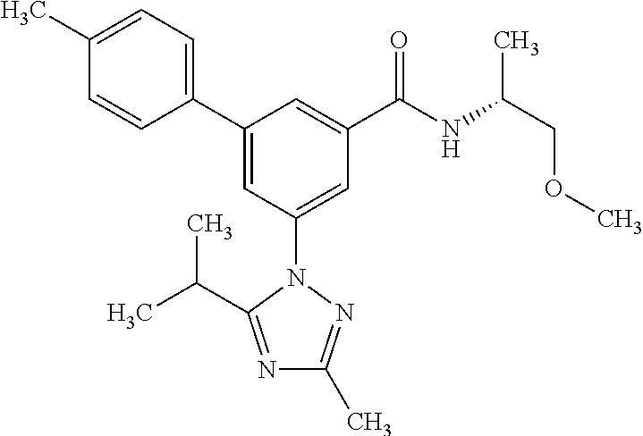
C1(C2=CC(N3C(C(C)C)=NC(C)=N3)=CC(C(NC(COC)C)=O)=C2)=CC=C(C)C=C1
